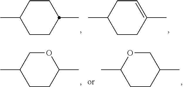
C1CC(C)CCC1C.C1=C(C)CCC(C)C1.O1CC(C)CCC1C.C1OC(C)CCC1C
